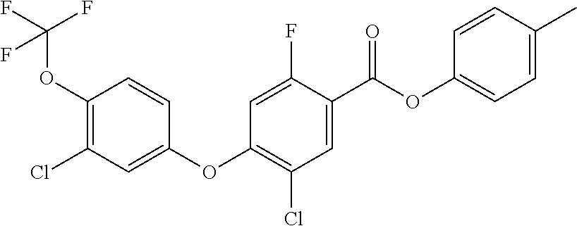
C1(OC(F)(F)F)=C(Cl)C=C(OC2=C(Cl)C=C(C(OC3=CC=C(C)C=C3)=O)C(F)=C2)C=C1
